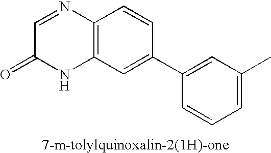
C1=NC2=C(NC1=O)C=C(C1=CC(C)=CC=C1)C=C2
